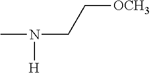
[OCH3]CCN([H])C
